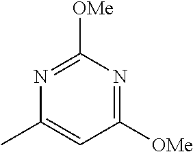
C1([OMe])=NC([OMe])=NC(C)=C1
